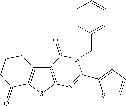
C12=C(SC3=C1CCCC3=O)N=C(C1=CC=CS1)N(CC1=CC=CC=C1)C2=O
